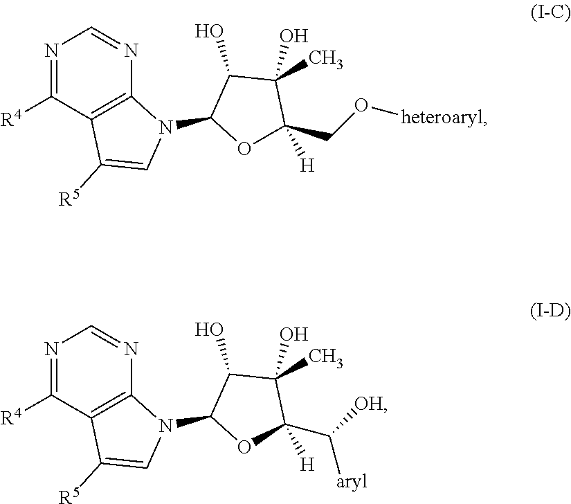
N1=C([R4])C2=C(N=C1)N(C1OC([H])(CO[heteroaryl])C(O)(C)C1O)C=C2[R5].N1=C([R4])C2=C(N=C1)N(C1OC([H])(C([OH])[aryl])C(O)(C)C1O)C=C2[R5]
